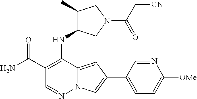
NC(C1=C(NC2C(C)CN(C(=O)C[CN])C2)C2=CC(C3=CC=C([OMe])N=C3)=CN2N=C1)=O
